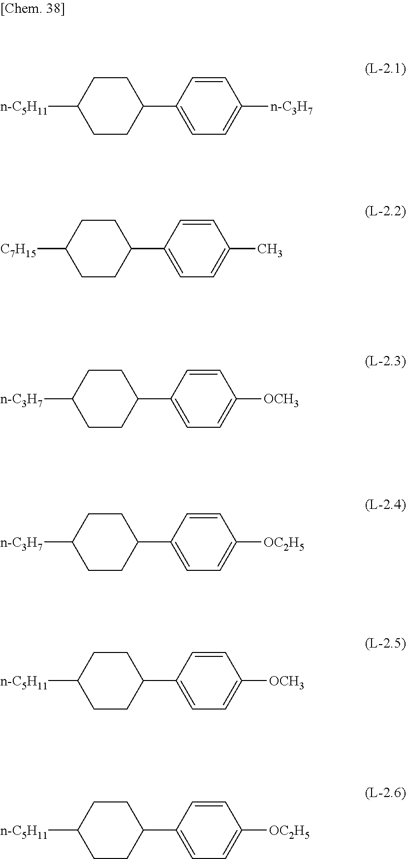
C1([n-C5H11])CCC(C2=CC=C([n-C3H7])C=C2)CC1.C1([C7H15])CCC(C2=CC=C(C)C=C2)CC1.C1([n-C3H7])CCC(C2=CC=C([OCH3])C=C2)CC1.C1([n-C3H7])CCC(C2=CC=C([OC2H5])C=C2)CC1.C1([n-C5H11])CCC(C2=CC=C([OCH3])C=C2)CC1.C1([n-C5H11])CCC(C2=CC=C([OC2H5])C=C2)CC1
